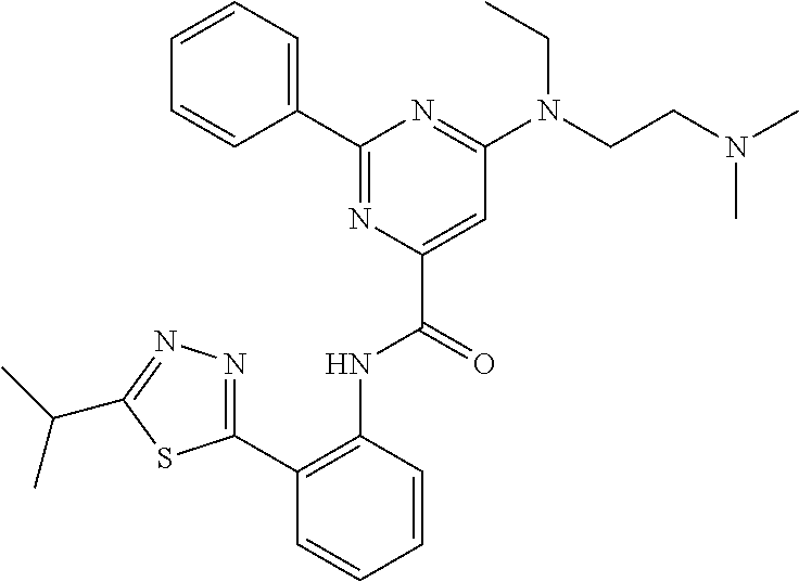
C1=CC=CC(C2=NC(C(=O)NC3=C(C4=NN=C(C(C)C)S4)C=CC=C3)=CC(N(CCN(C)C)CC)=N2)=C1
